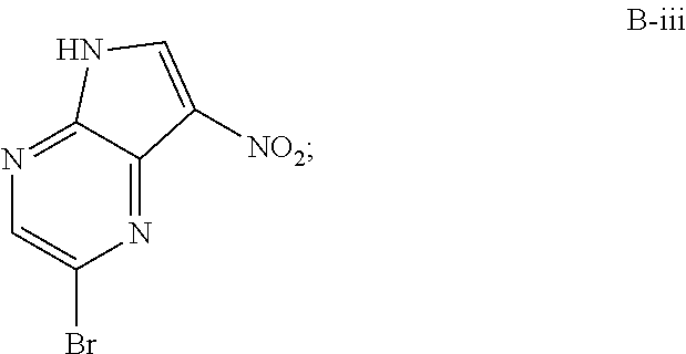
N1=C2C(=NC=C1Br)NC=C2[NO2]
